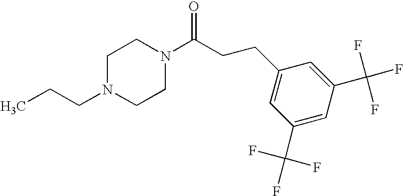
C(N1CCN(C(CCC2=CC(C(F)(F)F)=CC(C(F)(F)F)=C2)=O)CC1)CC
